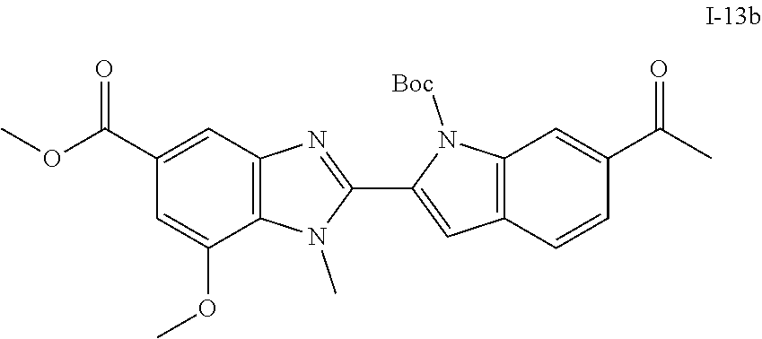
COC(C1=CC2=C(C(OC)=C1)N(C)C(C1=CC3=C(N1[Boc])C=C(C(C)=O)C=C3)=N2)=O
